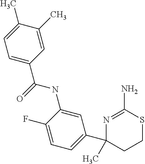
N1=C(N)SCCC1(C1=CC=C(F)C(NC(=O)C2=CC=C(C)C(C)=C2)=C1)C
